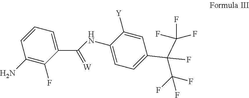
C1(N)=C(F)C(C(NC2=CC=C(C(F)(C(F)(F)F)C(F)(F)F)C=C2[Y])=[W])=CC=C1
